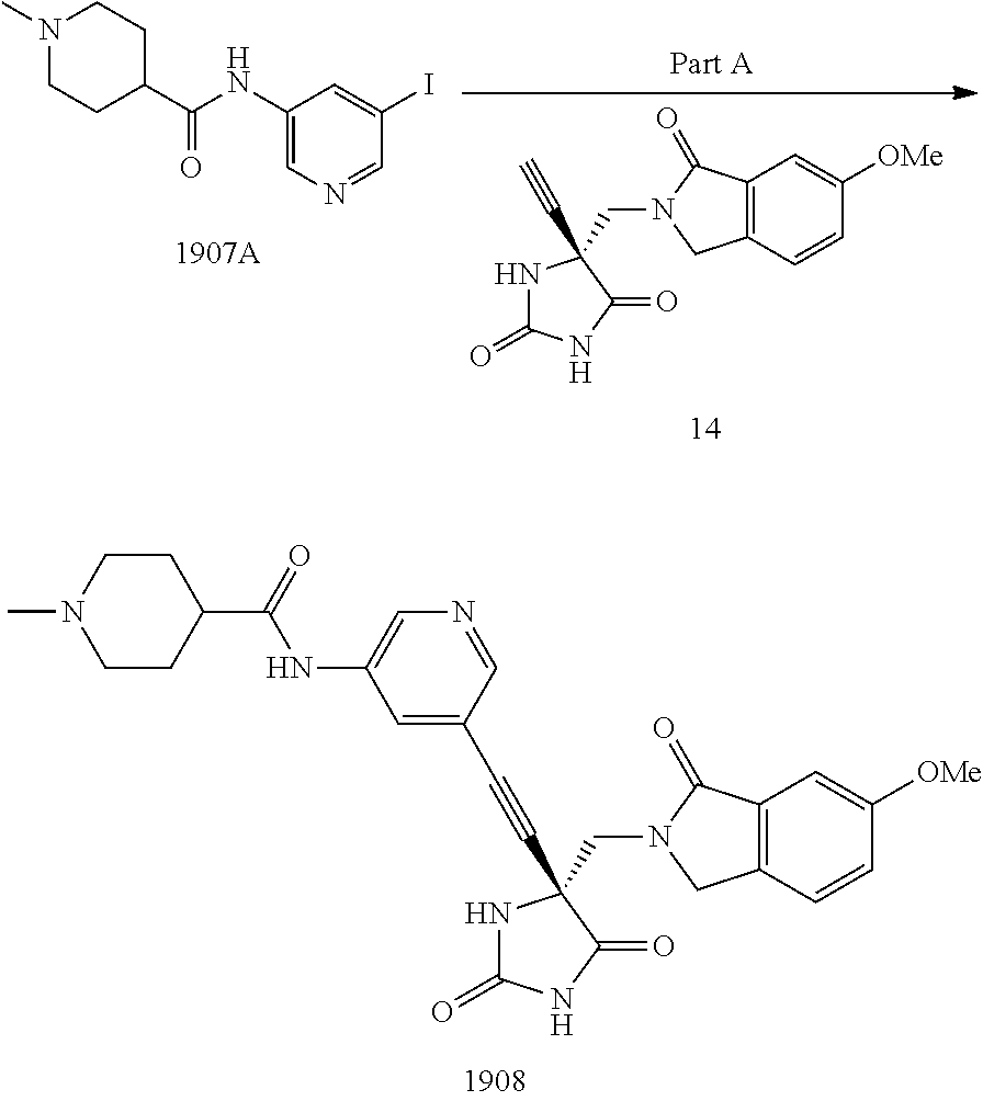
C12=C(C=CC([OMe])=C1)CN(CC1(C#CC3=CC(NC(C4CCN(C)CC4)=O)=CN=C3)NC(=O)NC1=O)C2=O.C12=C(C=CC([OMe])=C1)CN(CC1(C#C)NC(=O)NC1=O)C2=O.C1(NC(C2CCN(C)CC2)=O)=CN=CC(I)=C1
